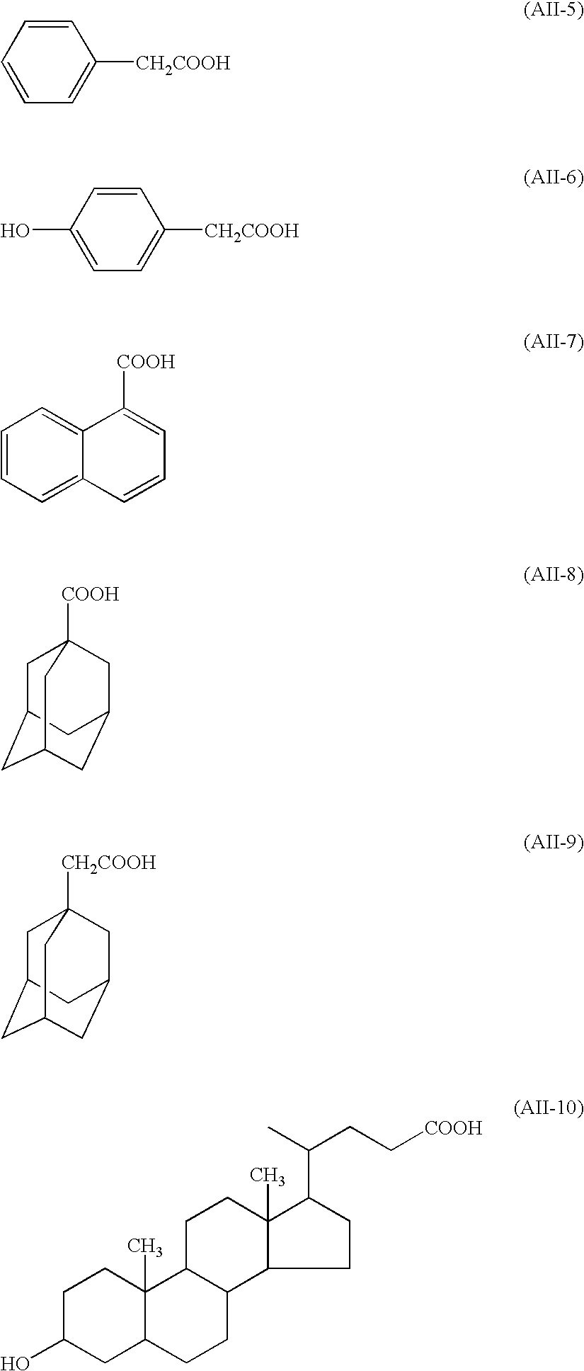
C1=CC=CC=C1[CH2COOH].C1=CC(O)=CC=C1[CH2COOH].C1=CC=C2C(=C1)C([COOH])=CC=C2.C1C2CC3CC(CC1([COOH])C3)C2.C1C2CC3CC(CC1([CH2COOH])C3)C2.C1CC(C(C)CC[COOH])C2(C)C1C1C(CC2)C2(C)C(CC1)CC(O)CC2
